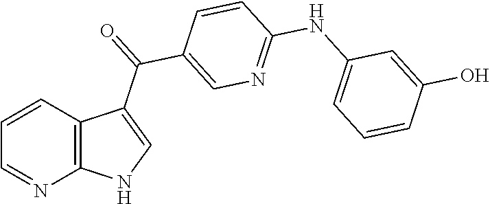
C1=CC2=C(N=C1)NC=C2C(=O)C1=CN=C(NC2=CC=CC(O)=C2)C=C1
